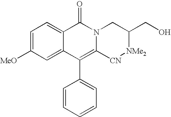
C1=C([MeO])C=C2C(=C1)C(=O)N1C(=C2C2=CC=CC=C2)[CN][NMe2]C(CO)C1
